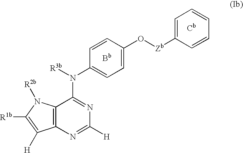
C12=C(N=C([H])N=C1N([R3b])C1=CC=C(O[Zb]C3=CC=CC=C3)C=C1)C([H])=C([R1b])N2[R2b].[Bb].[Cb]
